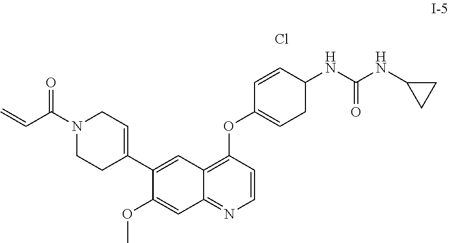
C12=C(OC3=CCC(NC(NC4CC4)=O)C=C3)C=CN=C1C=C(OC)C(C1=CCN(C(C=C)=O)CC1)=C2.Cl
